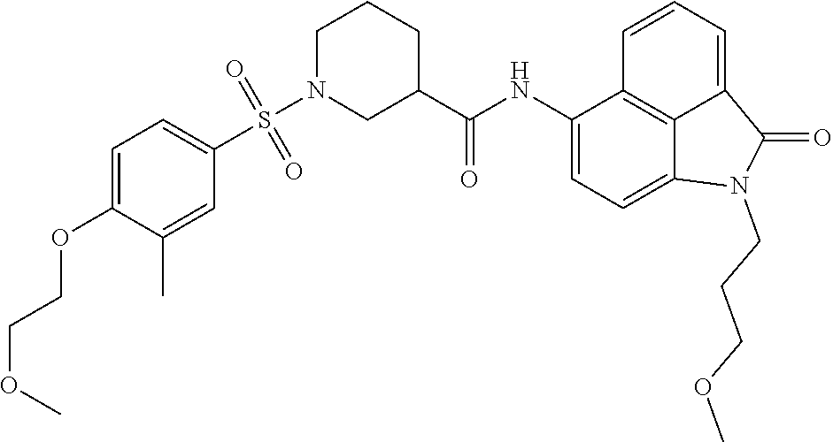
C1(NC(=O)C2CN(S(C3=CC=C(OCCOC)C(C)=C3)(=O)=O)CCC2)=CC=C2C3=C1C=CC=C3C(=O)N2CCCOC
